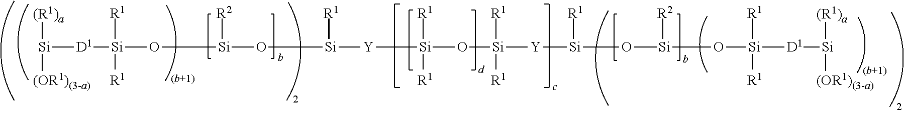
[Si]([(R1)a])([(OR1)(3-a)])[D1][Si]([R1])([R1])O[Si]([R2])O[Si]([R1])[Y][Si]([R1])([R1])O[Si]([R1])([R1])[Y][Si]([R1])O[Si]([R2])O[Si]([R1])([R1])[D1][Si]([(R1)a])[(OR1)(3-a)]
